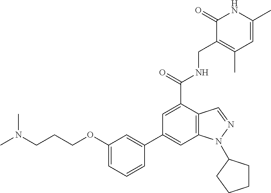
C12=C(C=C(C3=CC(OCCCN(C)C)=CC=C3)C=C1C(NCC1=C(C)C=C(C)NC1=O)=O)N(C1CCCC1)N=C2
